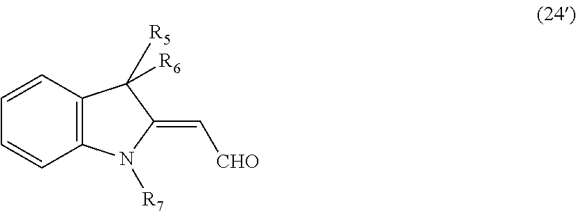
C12=C(C=CC=C1)C([R5])([R6])C(=C[CHO])N2[R7]
